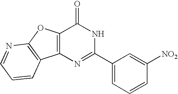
C12=C(N=C(C3=CC=CC([NO2])=C3)NC1=O)C1=C(O2)N=CC=C1
